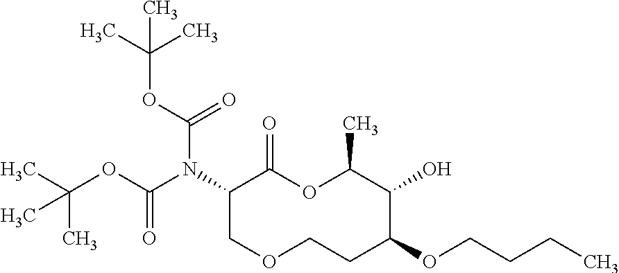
C1(N(C(OC(C)(C)C)=O)C(OC(C)(C)C)=O)COCCC(OCCCC)C(O)C(C)OC1=O
